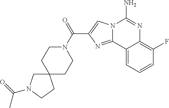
N12C(=NC(C(N3CCC4(CC3)CN(C(C)=O)CC4)=O)=C1)C1=CC=CC(F)=C1N=C2N
